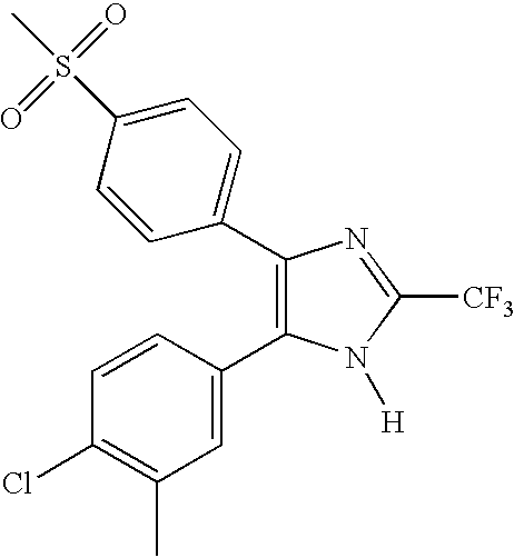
C1(C2=CC=C(S(C)(=O)=O)C=C2)=C(C2=CC(C)=C(Cl)C=C2)N([H])C([CF3])=N1
